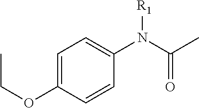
C1=C(N(C(C)=O)[R1])C=CC(OCC)=C1
